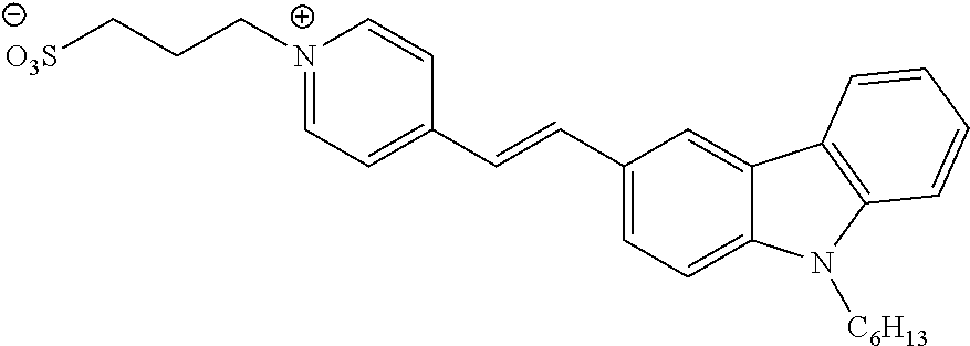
[O3S]CCC[N+]1=CC=C(C=CC2=CC=C3C(=C2)C2=C(N3[C6H13])C=CC=C2)C=C1
